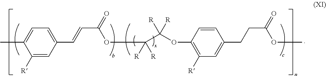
CC1=CC=C(C=CC(=O)OC(C(OC2=C([R])C=C(CCC(=O)OC)C=C2)([R])[R])([R])[R])C=C1[R]
